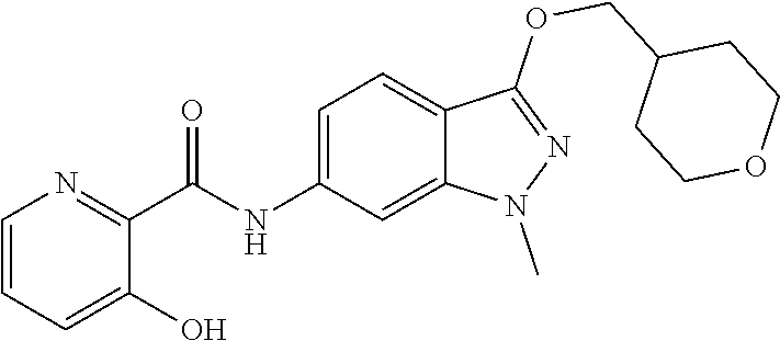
C1=CC=C(O)C(C(NC2=CC=C3C(=C2)N(C)N=C3OCC2CCOCC2)=O)=N1
